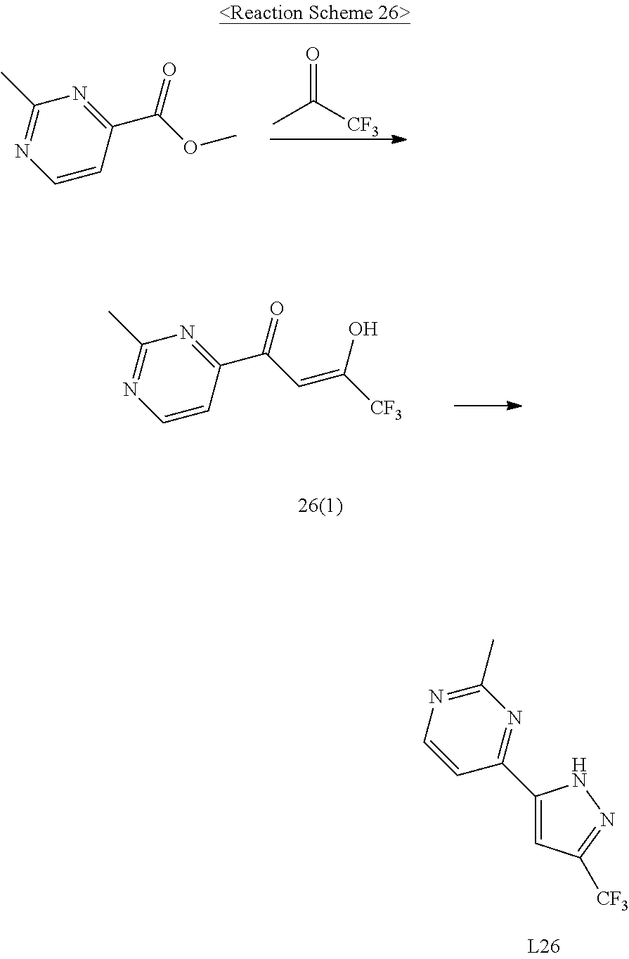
C1(C)=NC=CC(C(=O)C=C([CF3])O)=N1.N1=C(C)N=C(C2=CC([CF3])=NN2)C=C1.C1(C)=NC=CC(C(OC)=O)=N1.CC([CF3])=O
